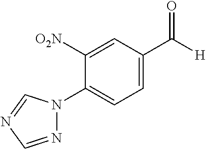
C1=C([O2N])C(N2N=CN=C2)=CC=C1C([H])=O
